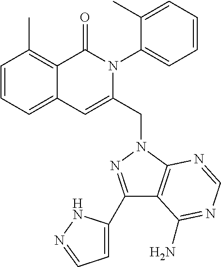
C1=CC=C2C(=C1C)C(=O)N(C1=CC=CC=C1C)C(CN1C3=C(C(C4=CC=NN4)=N1)C(N)=NC=N3)=C2
